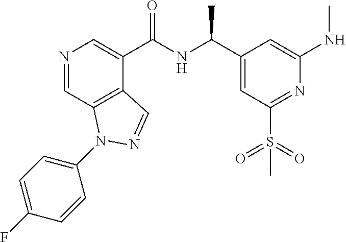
N1=CC2=C(C(C(NC(C)C3=CC(S(=O)(=O)C)=NC(NC)=C3)=O)=C1)C=NN2C1=CC=C(F)C=C1
